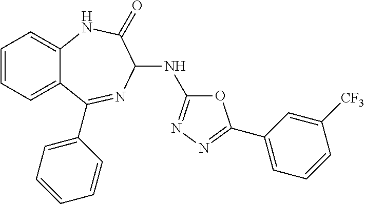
C1=CC=C2C(=C1)NC(=O)C(NC1=NN=C(C3=CC=CC([CF3])=C3)O1)N=C2C1=CC=CC=C1
